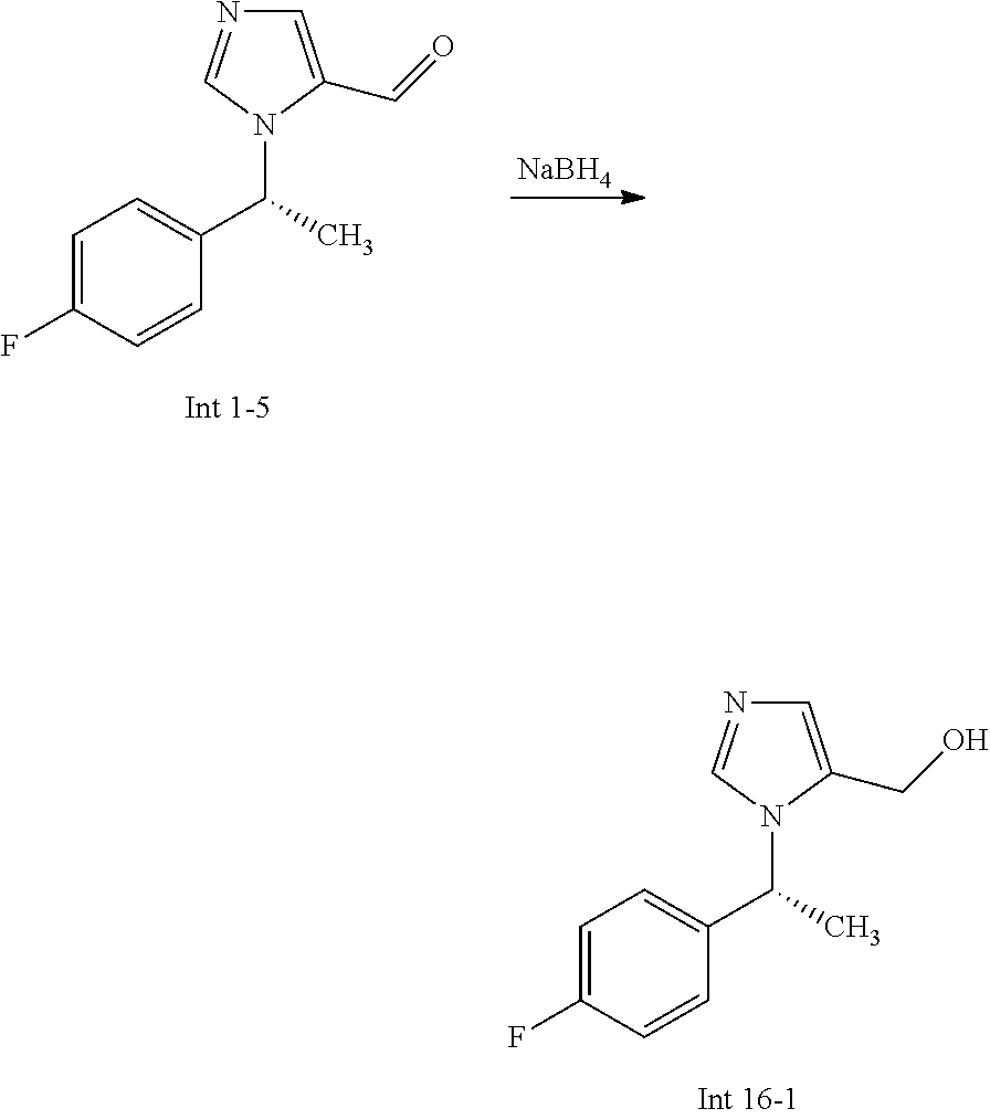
[NaBH4].C1=C(C=O)N(C(C2=CC=C(F)C=C2)C)C=N1.C1=C(CO)N(C(C2=CC=C(F)C=C2)C)C=N1
